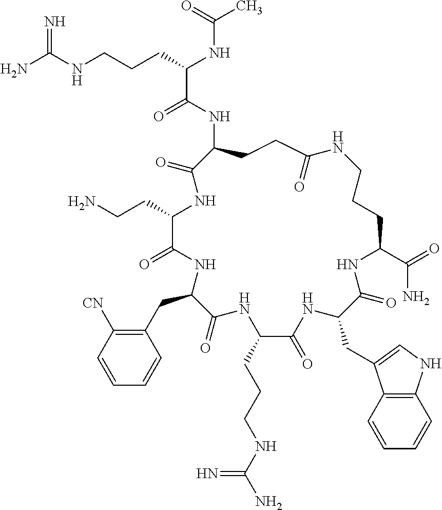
NC(NCCCC(NC(C)=O)C(=O)NC1CCC(=O)NCCCC(C(=O)N)NC(=O)C(CC2=CNC3=C2C=CC=C3)NC(=O)C(CCCNC(N)=N)NC(=O)C(CC2=C([CN])C=CC=C2)NC(=O)C(CCN)NC1=O)=N
